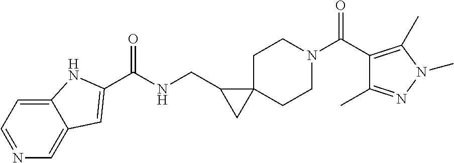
N1=CC=C2C(=C1)C=C(C(=O)NCC1CC13CCN(C(=O)C1=C(C)N(C)N=C1C)CC3)N2
